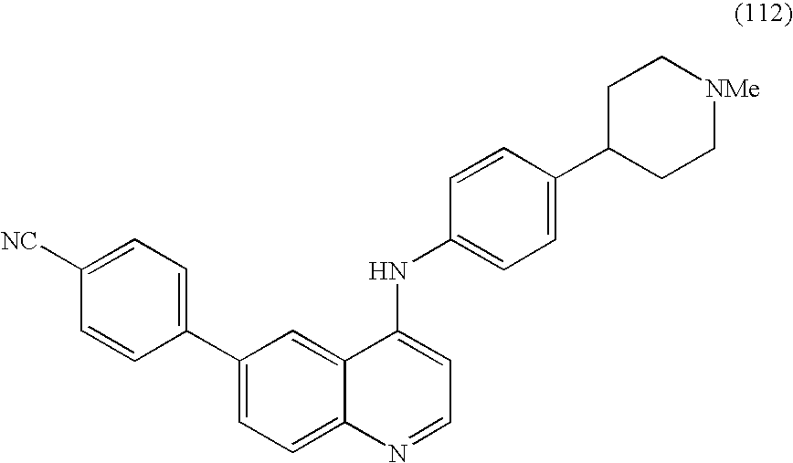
C1(C2=CC=C([NC])C=C2)=CC=C2C(=C1)C(NC1=CC=C(C3CC[NMe]CC3)C=C1)=CC=N2
